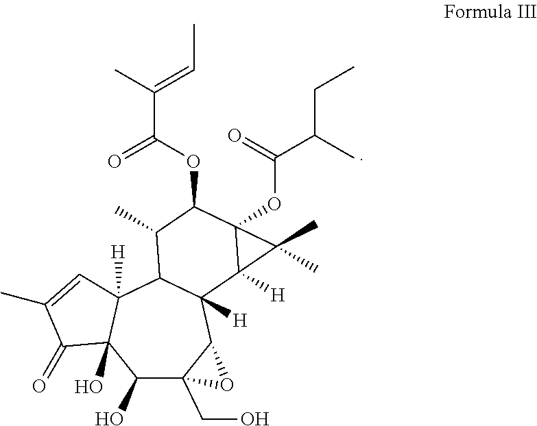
C1(O)C2(CO)C(C3([H])C(C4([H])C1(O)C(=O)C(C)=C4)C(C)C(OC(C(C)=CC)=O)C1(OC(C(C)CC)=O)C3([H])C1(C)C)O2
